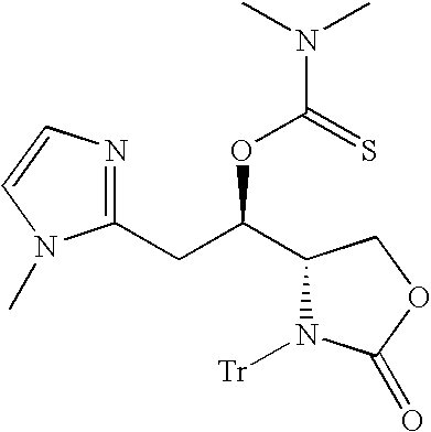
C1(C(CC2=NC=CN2C)OC(N(C)C)=S)N([Tr])C(=O)OC1
